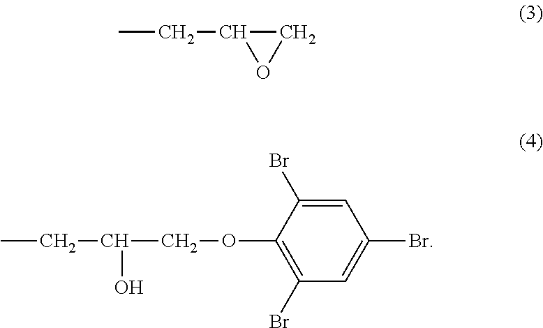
CCC1CO1.CCC(COC1=C(Br)C=C(Br)C=C1Br)O
